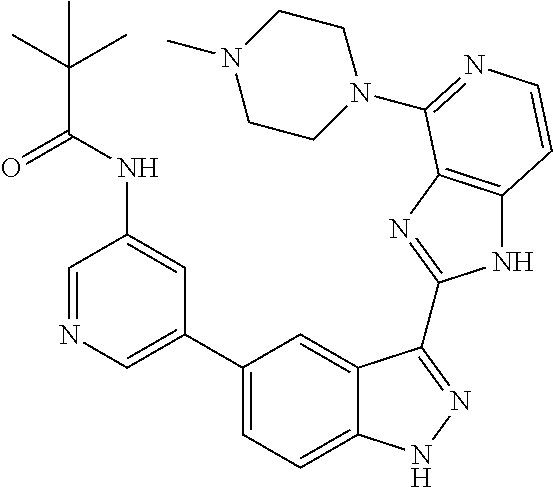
C1(C2=CN=CC(NC(=O)C(C)(C)C)=C2)=CC=C2C(=C1)C(C1=NC3=C(N1)C=CN=C3N1CCN(C)CC1)=NN2
